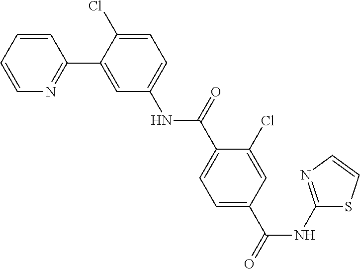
C1=CC=CN=C1C1=CC(NC(=O)C2=CC=C(C(NC3=NC=CS3)=O)C=C2Cl)=CC=C1Cl
